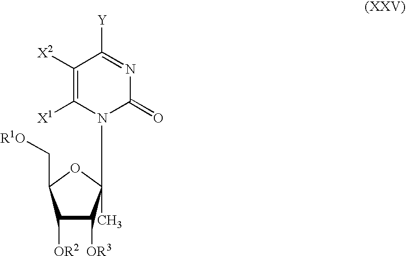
C1([OR2])C([OR3])C(C)(N2C([X1])=C([X2])C([Y])=NC2=O)OC1C[R1O]
